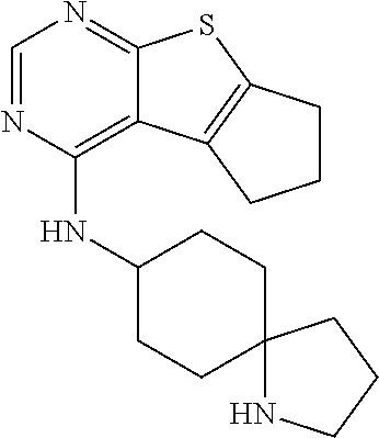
C1=NC(NC2CCC3(CC2)NCCC3)=C2C(=N1)SC1=C2CCC1
